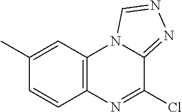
C1=CC2=C(C=C1C)N1C(=NN=C1)C(Cl)=N2
